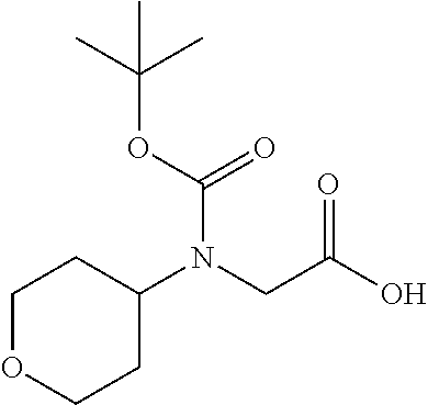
OC(CN(C1CCOCC1)C(OC(C)(C)C)=O)=O
